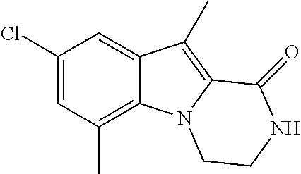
C1(Cl)=CC(C)=C2C(=C1)C(C)=C1N2CCNC1=O
